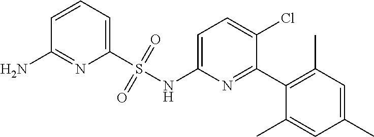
C1=CC=C(S(NC2=CC=C(Cl)C(C3=C(C)C=C(C)C=C3C)=N2)(=O)=O)N=C1N
